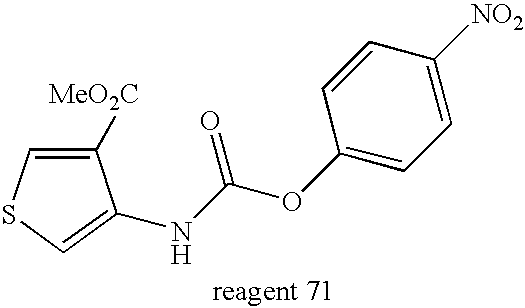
C1([MeO2C])=CSC=C1NC(OC1=CC=C([NO2])C=C1)=O
